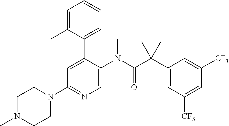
C1=C(C)C(C2=CC(N3CCN(C)CC3)=NC=C2N(C(C(C2=CC([CF3])=CC([CF3])=C2)(C)C)=O)C)=CC=C1
